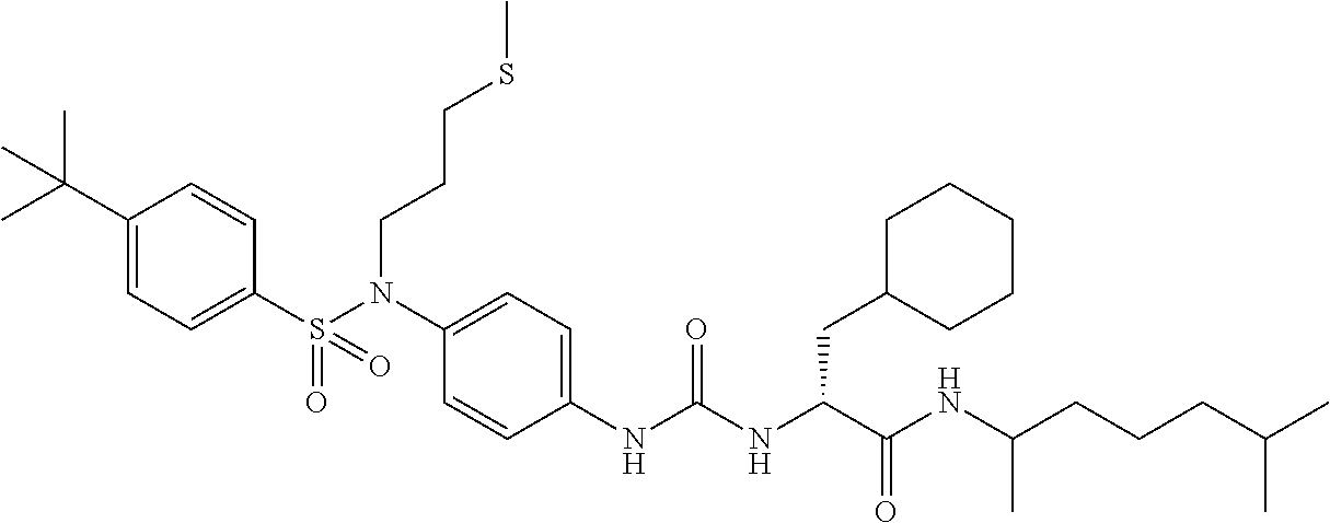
C1(S(N(C2=CC=C(NC(NC(C(NC(CCCC(C)C)C)=O)CC3CCCCC3)=O)C=C2)CCCSC)(=O)=O)=CC=C(C(C)(C)C)C=C1
